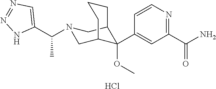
C1(C(N)=O)=NC=CC(C2(OC)C3CN(C(C4=CN=NN4)C)CC2CCC3)=C1.Cl
